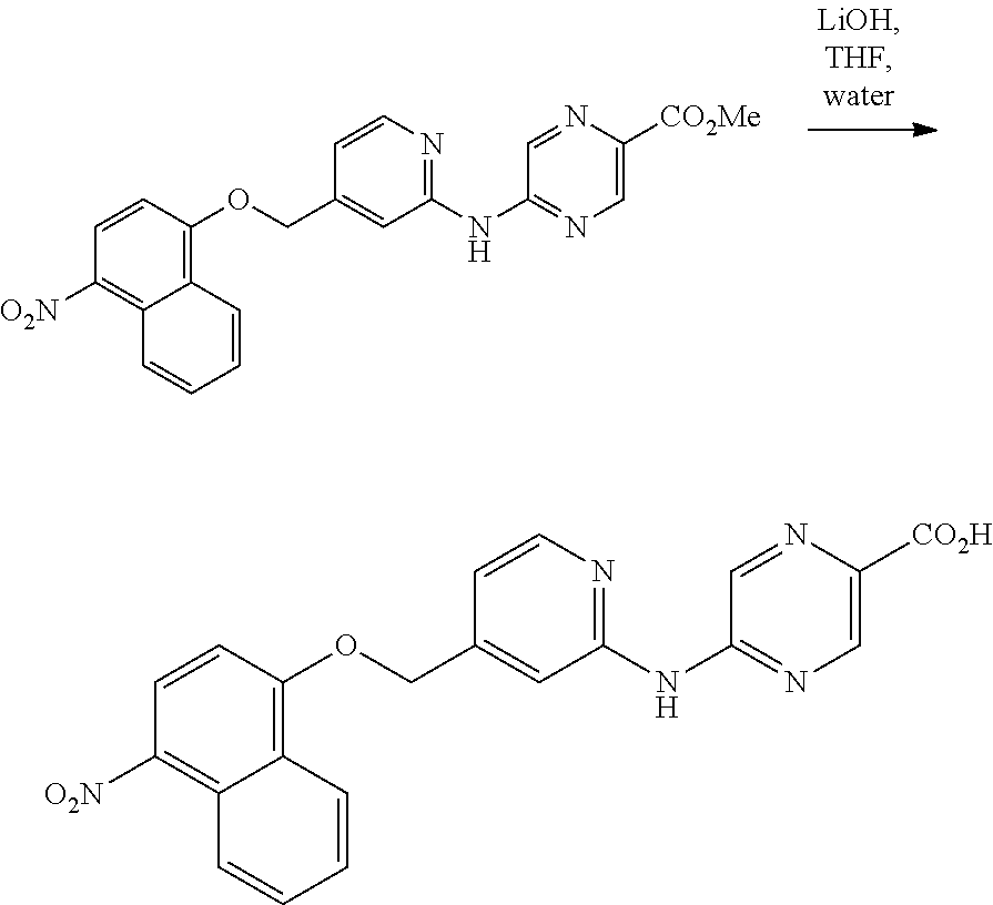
C1=CC(OCC2=CC(NC3=NC=C([CO2Me])N=C3)=NC=C2)=C2C(=C1[O2N])C=CC=C2.C1=CC(OCC2=CC(NC3=NC=C([CO2H])N=C3)=NC=C2)=C2C(=C1[O2N])C=CC=C2
